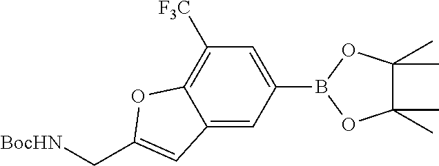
C12=CC(B3OC(C)(C)C(C)(C)O3)=CC([F3C])=C1OC(C[BocHN])=C2
